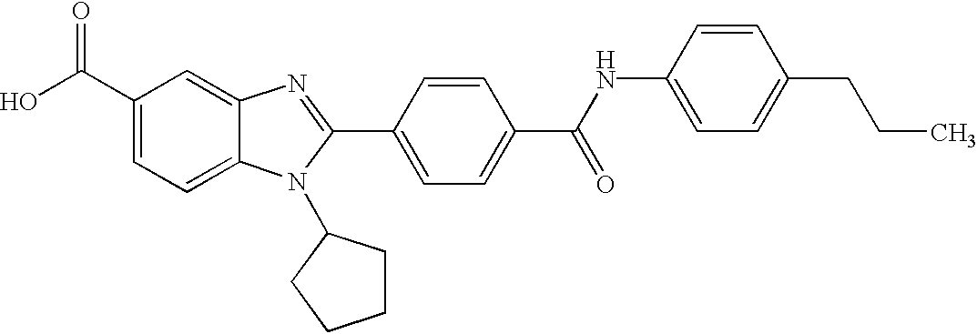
C1(C(O)=O)=CC=C2C(=C1)N=C(C1=CC=C(C(=O)NC3=CC=C(CCC)C=C3)C=C1)N2C1CCCC1
